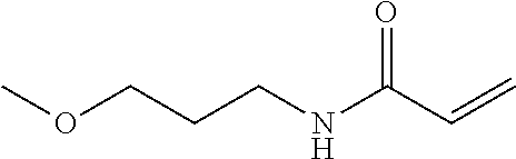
O(CCCNC(C=C)=O)C
